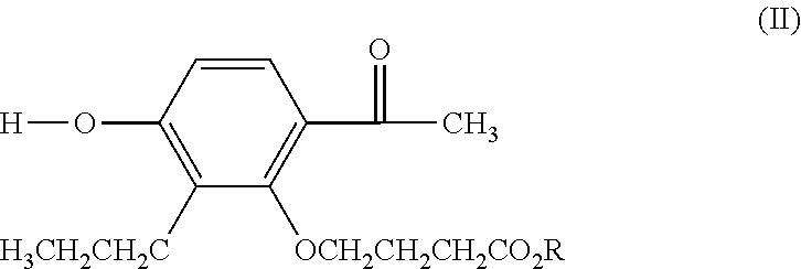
C1(O[H])=C([H3CH2CH2C])C([OCH2CH2CH2CO2R])=C(C(=O)C)C=C1
